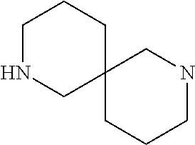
C1NCC2(CC1)CCCNC2
